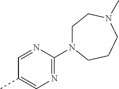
C1=NC(N2CCN(C)CCC2)=NC=C1C
